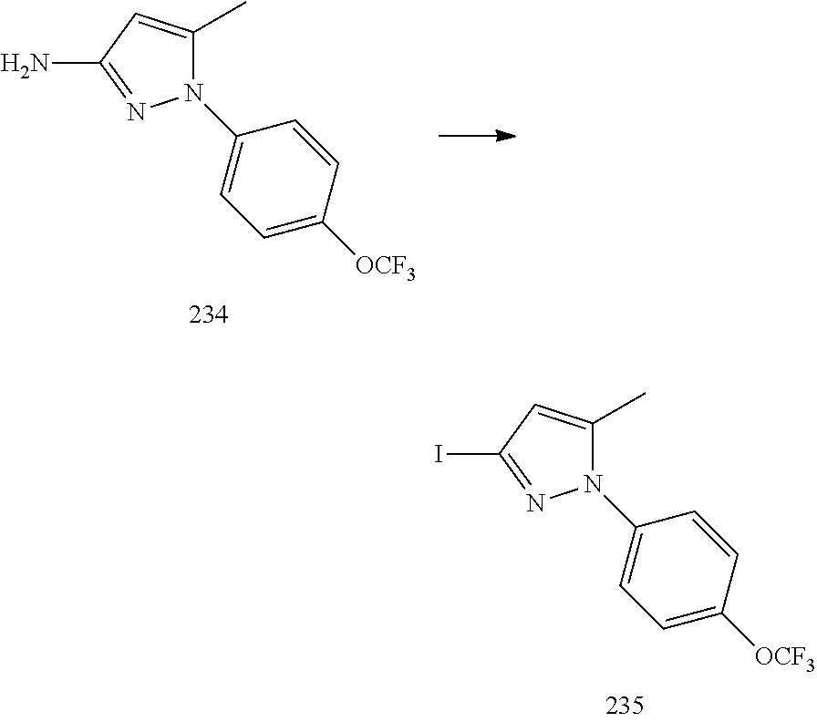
N1(C2=CC=C([OCF3])C=C2)C(C)=CC(I)=N1.N1(C2=CC=C([OCF3])C=C2)C(C)=CC(N)=N1
